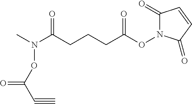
C1(=O)N(OC(CCCC(N(C)OC(=O)C#C)=O)=O)C(=O)C=C1
